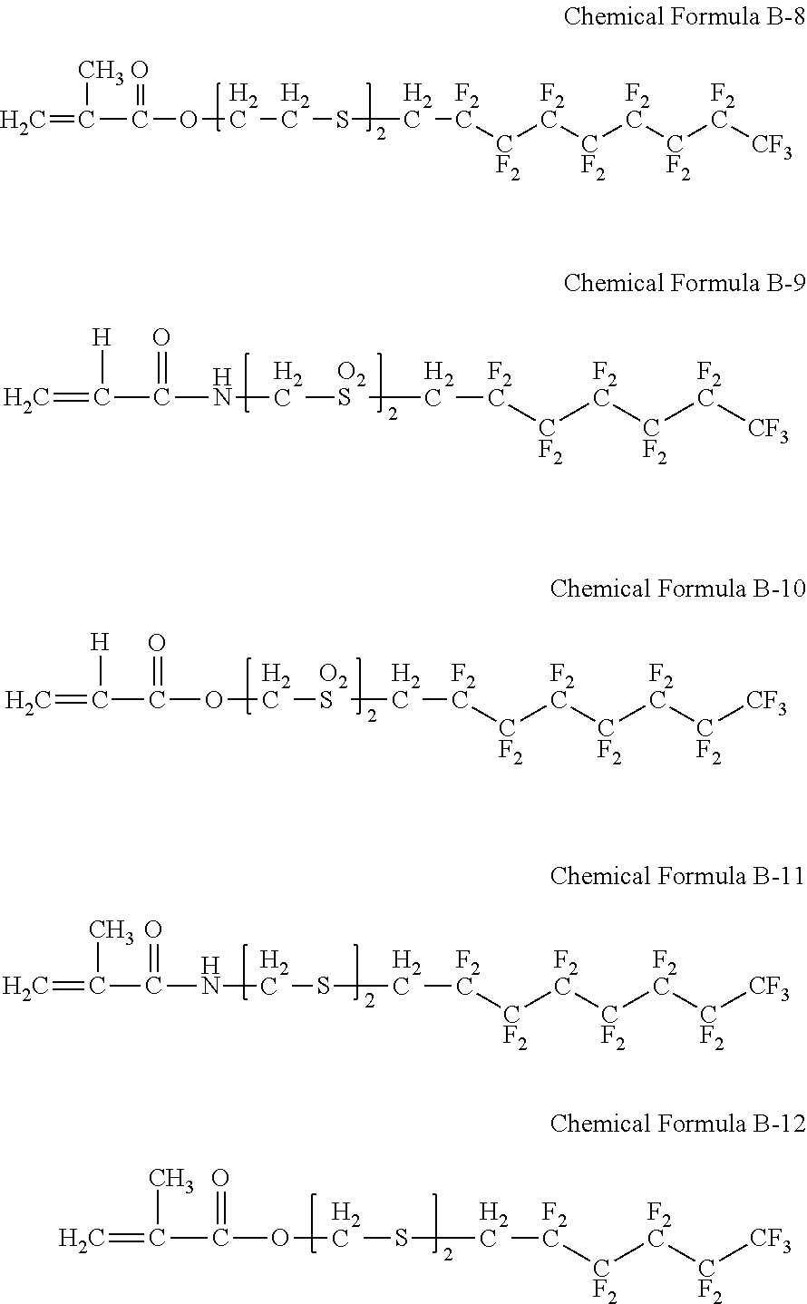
C(=C)(C(OC[O2S]C[F2C][CF2][F2C][CF2][F2C][CF2][CF3])=O)[H].C(=C)(C(OCCSC[F2C][CF2][F2C][CF2][F2C][CF2][F2C][CF3])=O)C.C(=C)(C(OCSC[F2C][CF2][F2C][CF2][CF3])=O)C.C(=C)(C(NC[O2S]C[F2C][CF2][F2C][CF2][F2C][CF3])=O)[H].C(=C)(C(NCSC[F2C][CF2][F2C][CF2][F2C][CF2][CF3])=O)C
